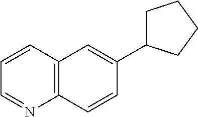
C1=CC2=C(N=C1)C=CC(C1CCCC1)=C2
